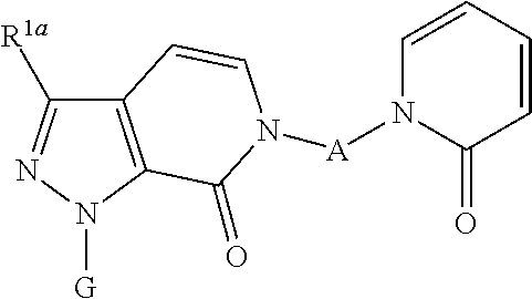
C12=C(N([G])N=C1[R1a])C(=O)N([A]N1C(=O)C=CC=C1)C=C2
